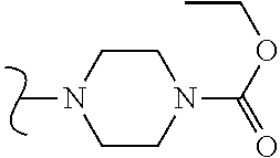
C1CN(C(OCC)=O)CCN1C
